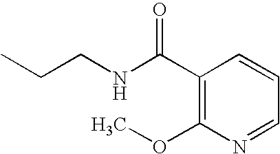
C(CNC(C1=C(OC)N=CC=C1)=O)C
